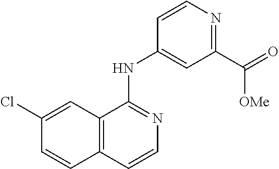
C1=CC2=C(C(NC3=CC(C(=O)[OMe])=NC=C3)=N1)C=C(Cl)C=C2
